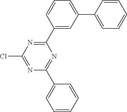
N1=C(Cl)N=C(C2=CC(C3=CC=CC=C3)=CC=C2)N=C1C1=CC=CC=C1
